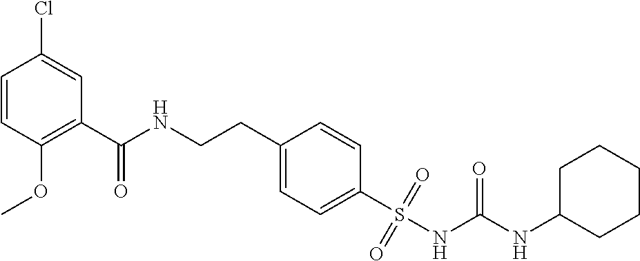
C1=CC(OC)=C(C(NCCC2=CC=C(S(NC(NC3CCCCC3)=O)(=O)=O)C=C2)=O)C=C1Cl
